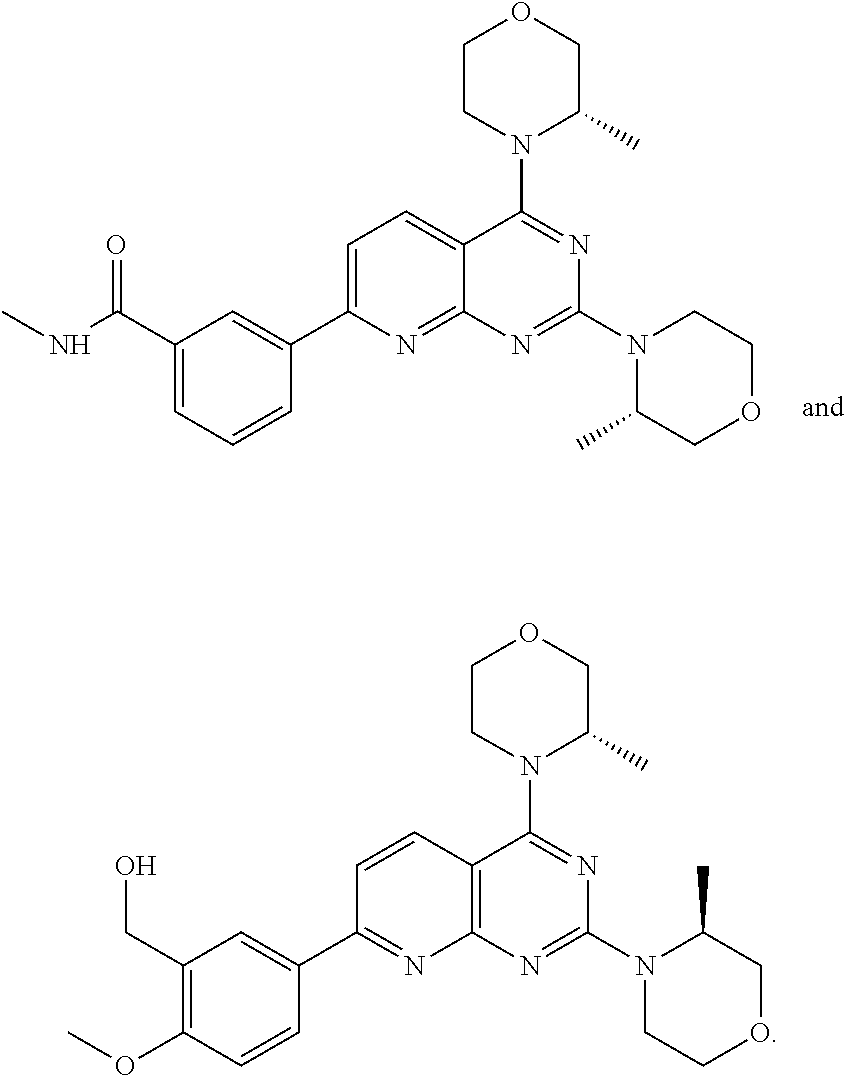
C1COCC(C)N1C1=NC2=NC(C3=CC(C(NC)=O)=CC=C3)=CC=C2C(N2C(C)COCC2)=N1.C1(C)COCCN1C1=NC2=C(C=CC(C3=CC(CO)=C(OC)C=C3)=N2)C(N2C(C)COCC2)=N1
